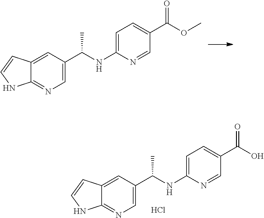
C12=CC(C(NC3=CC=C(C(OC)=O)C=N3)C)=CN=C1NC=C2.C12=CC(C(NC3=CC=C(C(O)=O)C=N3)C)=CN=C1NC=C2.Cl
